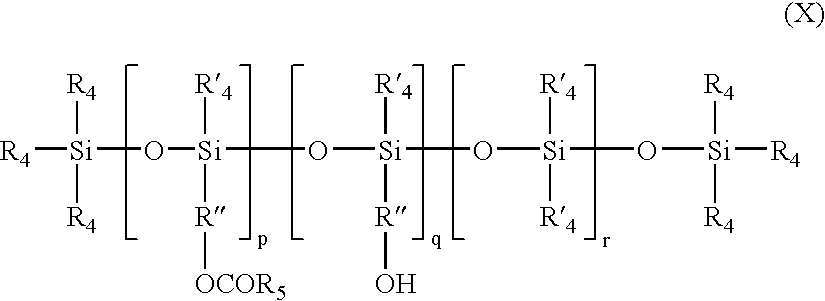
[R4][Si](O[Si](O[Si](O[Si](O[Si]([R4])([R4])[R4])([R4])[R4])([R4])[R]O)([R4])[R][OCOR5])([R4])[R4]
